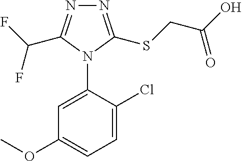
C1=C(Cl)C(N2C(C(F)F)=NN=C2SCC(O)=O)=CC(OC)=C1
